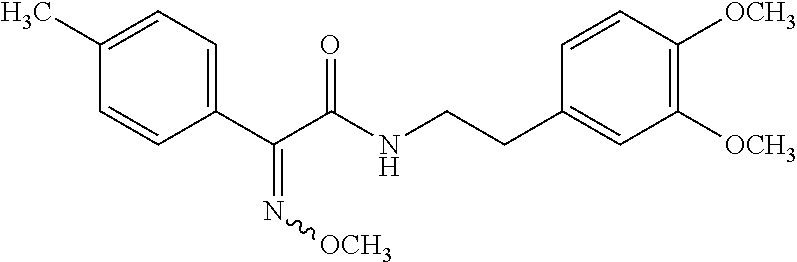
C1(C)=CC=C(C(C(NCCC2=CC([OCH3])=C([OCH3])C=C2)=O)=N[OCH3])C=C1
